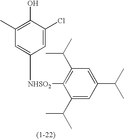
C1(C)=C(O)C(Cl)=CC([NHSO2]C2=C(C(C)C)C=C(C(C)C)C=C2C(C)C)=C1
